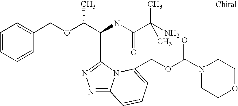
C(C(NC(C(C)(N)C)=O)C1=NN=C2N1C(COC(N1CCOCC1)=O)=CC=C2)(OCC1=CC=CC=C1)C
